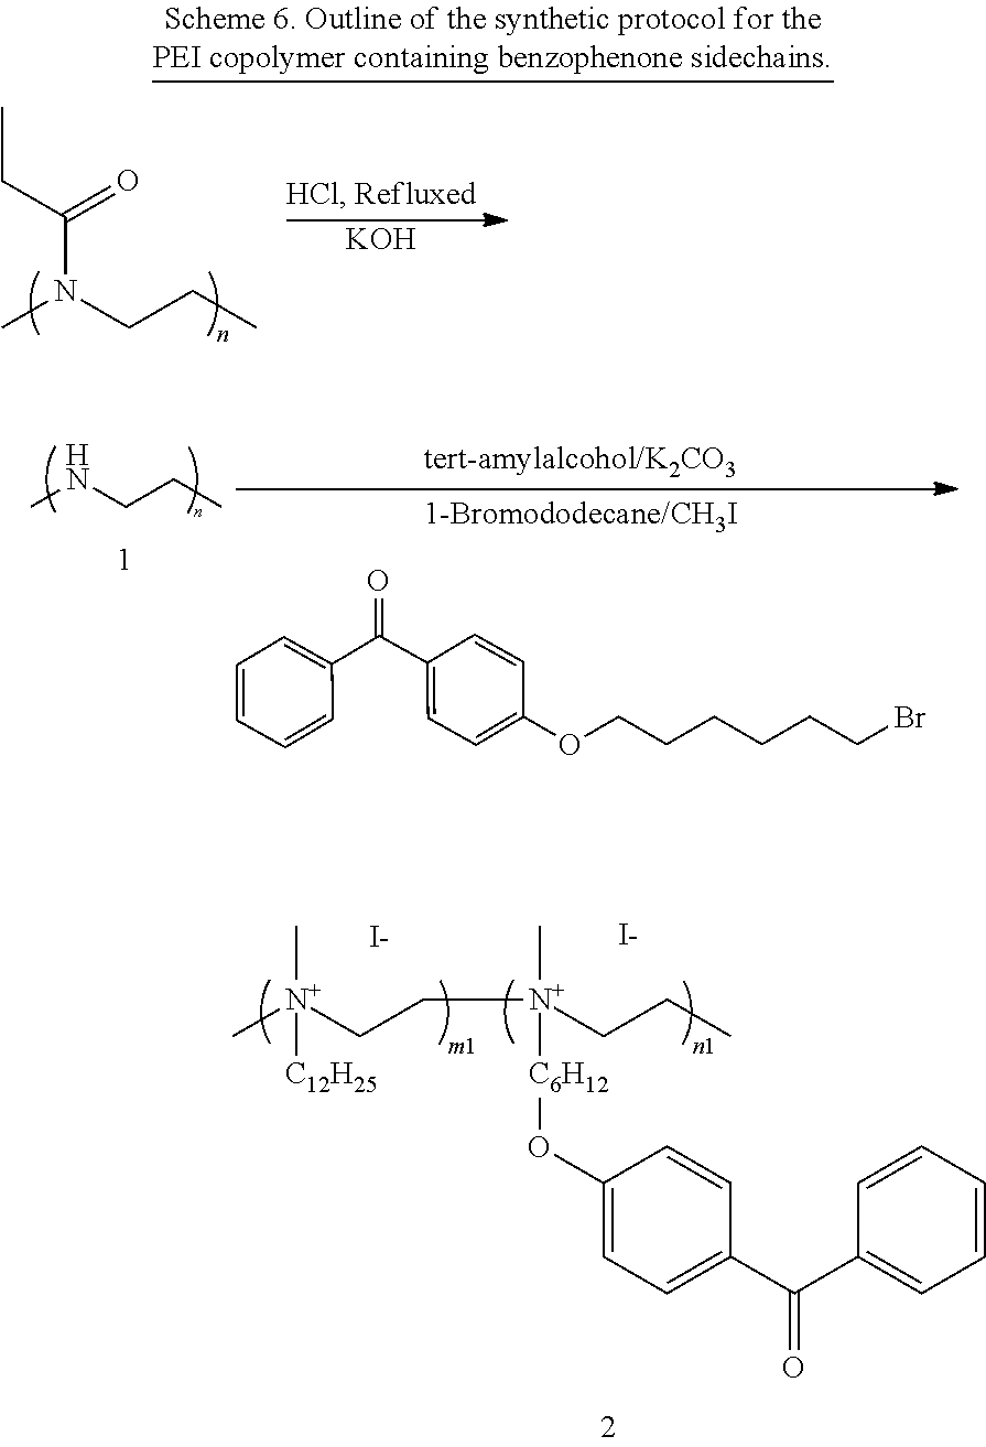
CNCCC.C1=CC=CC(C(C2=CC=C(OCCCCCCBr)C=C2)=O)=C1.[I-].[I-].C[N+](CC[N+](CCC)(C)[C6H12]OC1=CC=C(C(C2=CC=CC=C2)=O)C=C1)(C)[C12H25].CN(CCC)C(CC)=O.[KOH]
